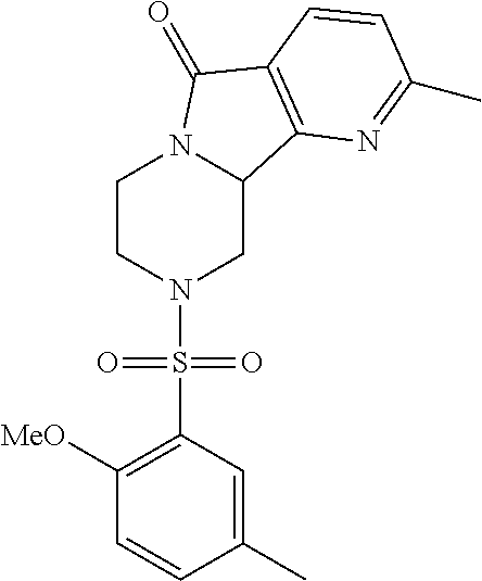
C1CN(S(C2=C([MeO])C=CC(C)=C2)(=O)=O)CC2N1C(=O)C1=C2N=C(C)C=C1
